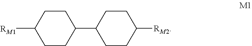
C1CC([RM1])CCC1C1CCC([RM2])CC1
